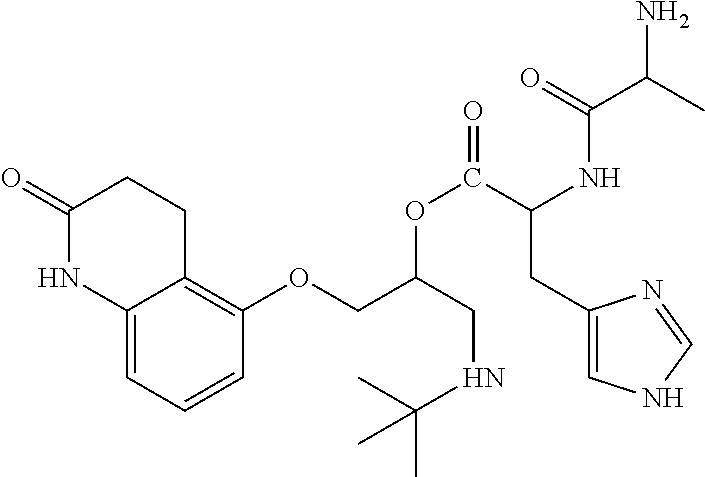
C12=CC=CC(OCC(CNC(C)(C)C)OC(=O)C(NC(C(C)N)=O)CC3=CNC=N3)=C1CCC(=O)N2
